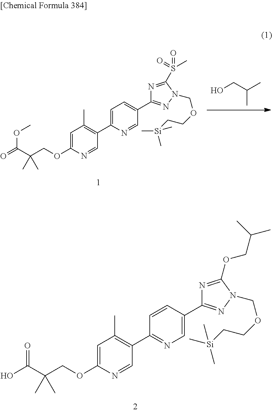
C1=C(OCC(C(O)=O)(C)C)N=CC(C2=NC=C(C3=NN(COCC[Si](C)(C)C)C(OCC(C)C)=N3)C=C2)=C1C.OCC(C)C.C1=C(OCC(C(OC)=O)(C)C)N=CC(C2=CC=C(C3=NN(COCC[Si](C)(C)C)C(S(=O)(=O)C)=N3)C=N2)=C1C
